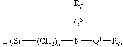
[(L)3Si][(CH2)n]N([Q1][Rf])[Q3][Rf]
